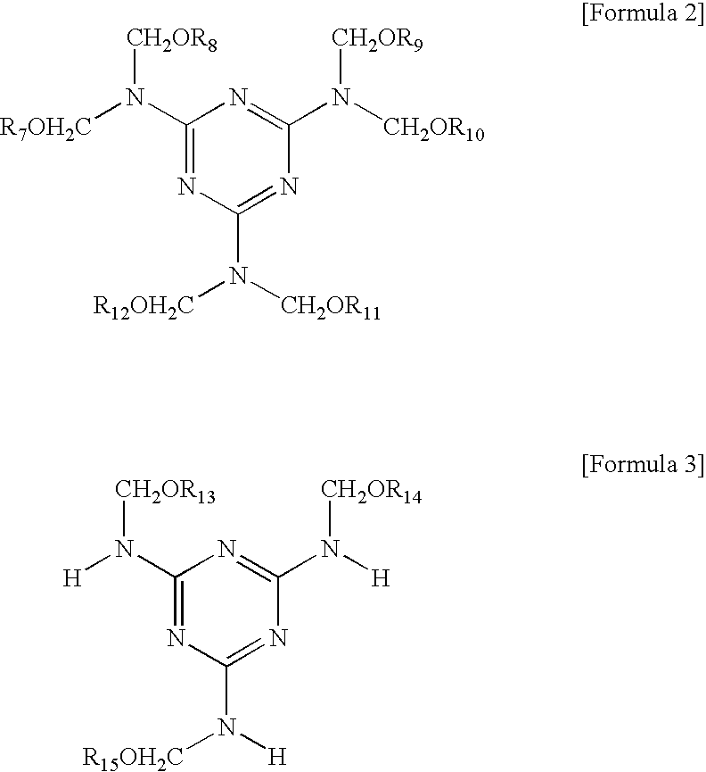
C1(N([R7OH2C])[CH2OR8])=NC(N([CH2OR11])[R12OH2C])=NC(N([CH2OR10])[CH2OR9])=N1.C1(N([H])[CH2OR13])=NC(N([H])[R15OH2C])=NC(N([H])[CH2OR14])=N1
